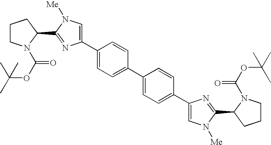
C1CN(C(=O)OC(C)(C)C)C(C2=NC(C3=CC=C(C4=CC=C(C5=CN([Me])C(C6CCCN6C(OC(C)(C)C)=O)=N5)C=C4)C=C3)=CN2[Me])C1
